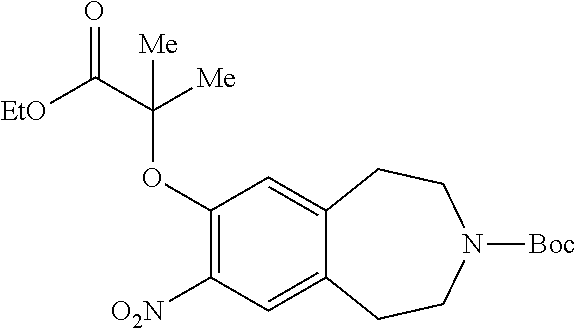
[O2N]C1=C(OC(C([EtO])=O)([Me])[Me])C=C2C(=C1)CCN([Boc])CC2
